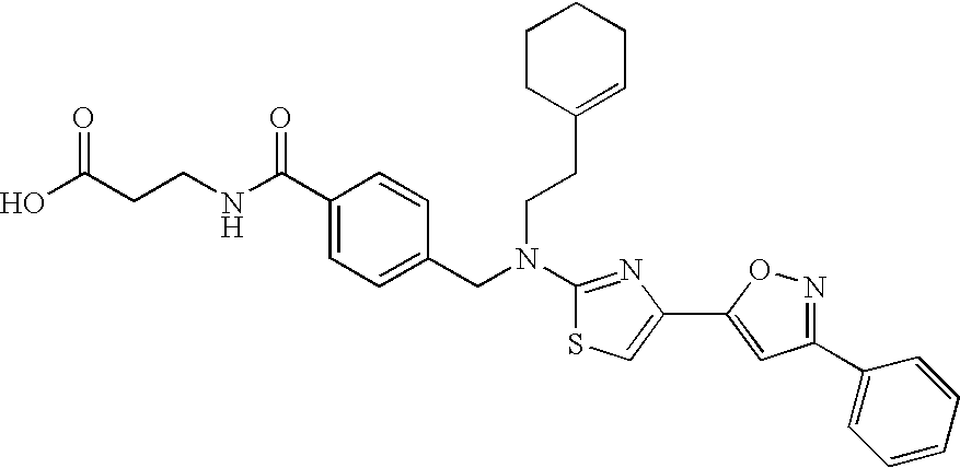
N(C1=NC(C2=CC(C3=CC=CC=C3)=NO2)=CS1)(CC1=CC=C(C(NCCC(O)=O)=O)C=C1)CCC1=CCCCC1
